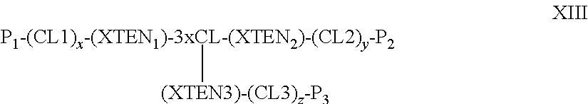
C[(XTEN3)-(CL3)z-P3]
